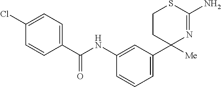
C(NC1=CC(C2([Me])N=C(N)SCC2)=CC=C1)(=O)C1=CC=C(Cl)C=C1
